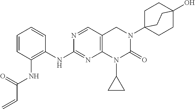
C1(NC2=C(NC(=O)C=C)C=CC=C2)=NC2=C(C=N1)CN(C13CCC(O)(CC1)CC3)C(=O)N2C1CC1
